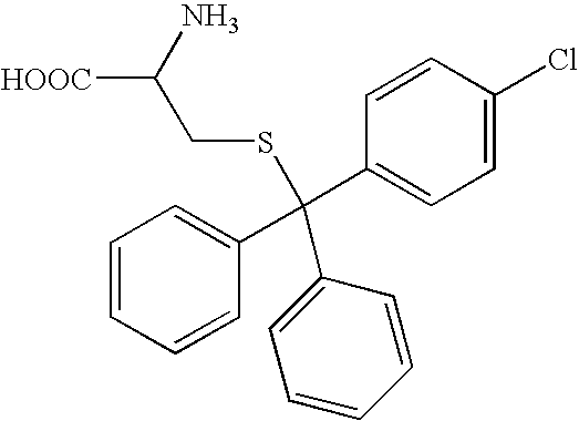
C1=CC=CC(C(C2=CC=C(Cl)C=C2)(C2=CC=CC=C2)SCC([HOOC])N)=C1
